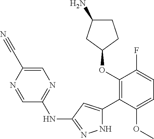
C1(OC2=C(C3=CC(NC4=NC=C(C#N)N=C4)=NN3)C(OC)=CC=C2F)CCC(N)C1
